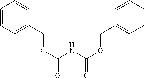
C1=CC=C(COC(=O)NC(OCC2=CC=CC=C2)=O)C=C1
